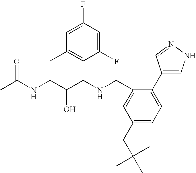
CC(NC(C(CNCC1=CC(CC(C)(C)C)=CC=C1C1=CNN=C1)O)CC1=CC(F)=CC(F)=C1)=O
